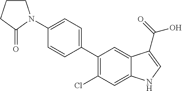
C1(C2=CC=C(N3CCCC3=O)C=C2)=C(Cl)C=C2C(=C1)C(C(=O)O)=CN2
